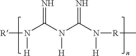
N(C(N(C(N([R]C)[H])=N)[H])=N)([R])[H]
